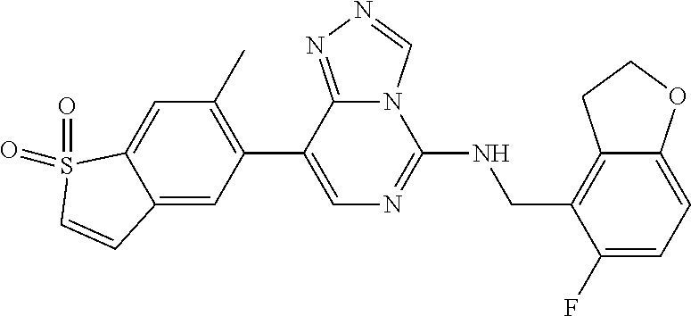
C1(C2=C(C)C=C3C(=C2)C=CS3(=O)=O)=CN=C(NCC2=C3C(=CC=C2F)OCC3)N2C1=NN=C2
